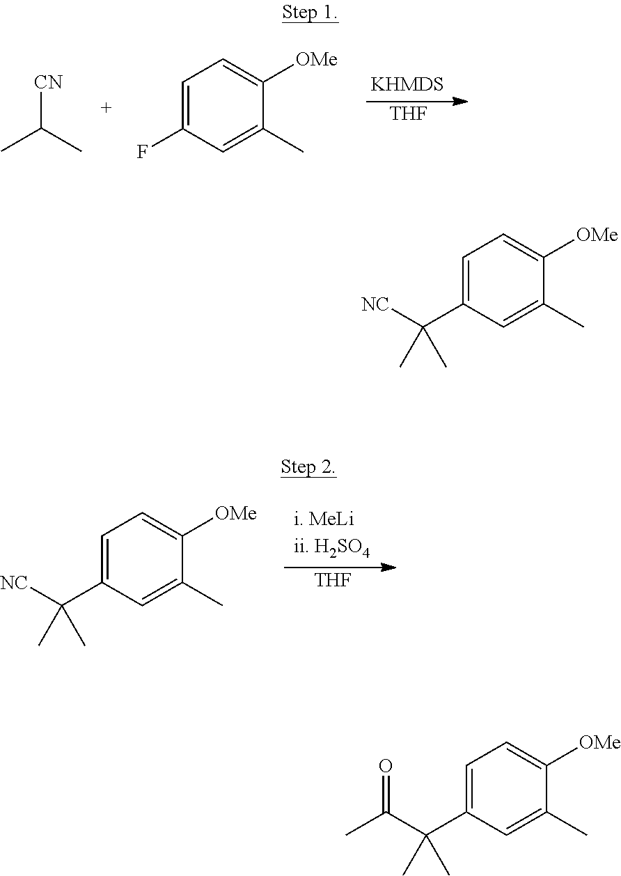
CC(C)[CN].C1=C(F)C=C(C)C([OMe])=C1.[THF].C1=C(C(C)([NC])C)C=C(C)C([OMe])=C1.[THF].C1=C(C(C)([NC])C)C=C(C)C([OMe])=C1.C1=C(C(C)(C(=O)C)C)C=C(C)C([OMe])=C1
